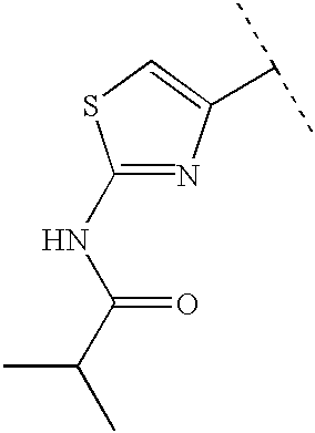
C1(NC(C(C)C)=O)=NC(C(C)C)=CS1
